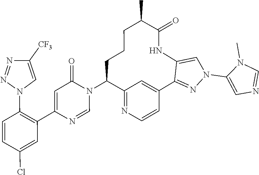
C1=NC(C2=C(N3C=C([CF3])N=N3)C=CC(Cl)=C2)=CC(=O)N1C1C2=NC=CC(=C2)C2=NN(C3=CN=CN3C)C=C2NC(=O)C(C)CCC1
